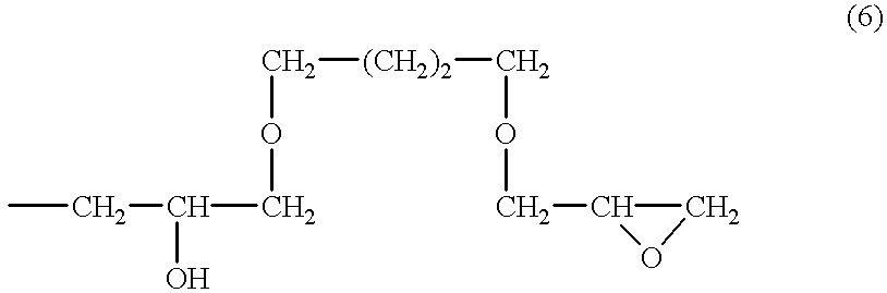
CCC(COC[(CH2)2]COCC1CO1)O
